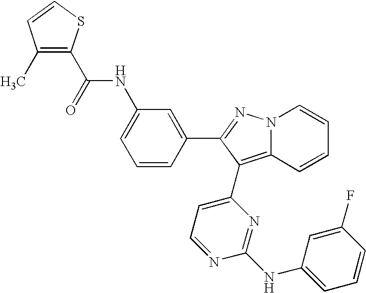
C1(NC(C2=C(C)C=CS2)=O)=CC=CC(C2=NN3C(=C2C2=CC=NC(NC4=CC=CC(F)=C4)=N2)C=CC=C3)=C1
